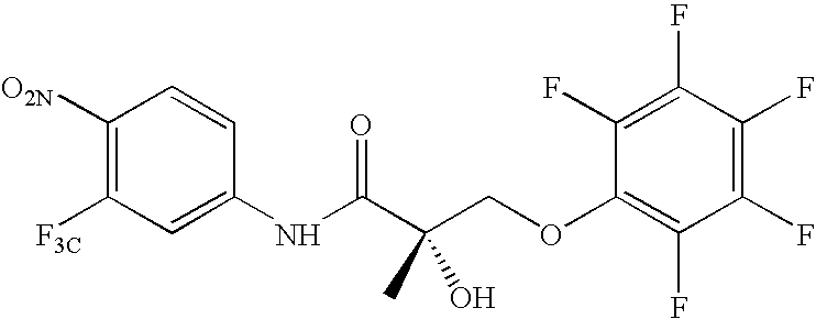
C1([O2N])=C([F3C])C=C(NC(C(COC2=C(F)C(F)=C(F)C(F)=C2F)(O)C)=O)C=C1
